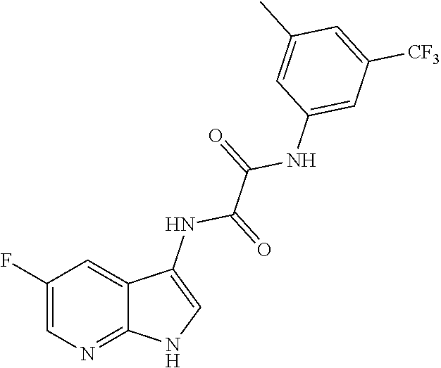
C1(F)=CN=C2C(=C1)C(NC(=O)C(=O)NC1=CC([CF3])=CC(C)=C1)=CN2
